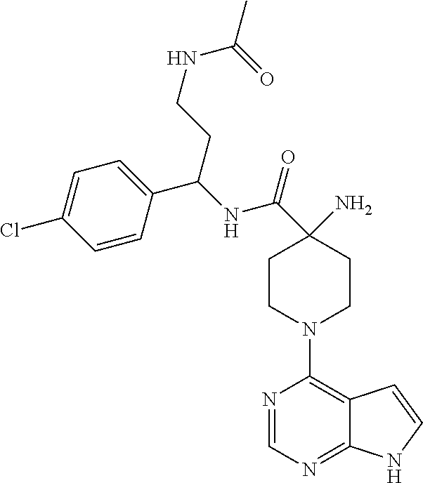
C1CN(C2=C3C(=NC=N2)NC=C3)CCC1(N)C(NC(C1=CC=C(Cl)C=C1)CCNC(C)=O)=O
